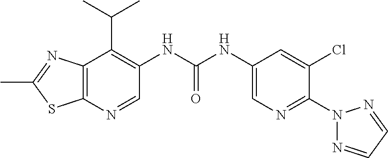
C12=C(N=CC(NC(NC3=CN=C(N4N=CC=N4)C(Cl)=C3)=O)=C1C(C)C)SC(C)=N2
